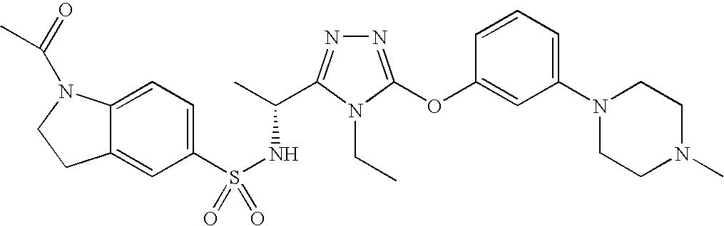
C12=CC=C(S(NC(C)C3=NN=C(OC4=CC(N5CCN(C)CC5)=CC=C4)N3CC)(=O)=O)C=C1CCN2C(=O)C
